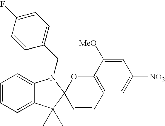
C1=CC=C2C(=C1)N(CC1=CC=C(F)C=C1)C1(C2(C)C)C=CC2=C(O1)C([MeO])=CC([NO2])=C2
